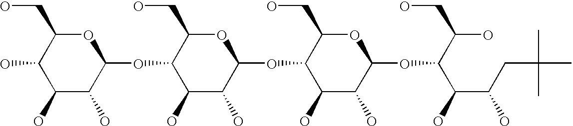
O1C(CO)C(O)C(O)C(O)C1OC1C(O)C(O)C(OC2C(O)C(O)C(OC(C(C(CC(C)(C)C)O)O)C(O)CO)OC2CO)OC1CO
